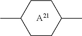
C1(C)CCC(C)CC1.[A21]
